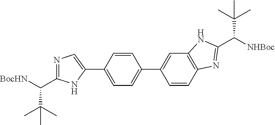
N1=C(C([BocHN])C(C)(C)C)NC(C2=CC=C(C3=CC4=C(C=C3)N=C(C([NHBoc])C(C)(C)C)N4)C=C2)=C1
